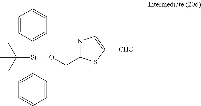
N1=C(CO[Si](C2=CC=CC=C2)(C2=CC=CC=C2)C(C)(C)C)SC([CHO])=C1
